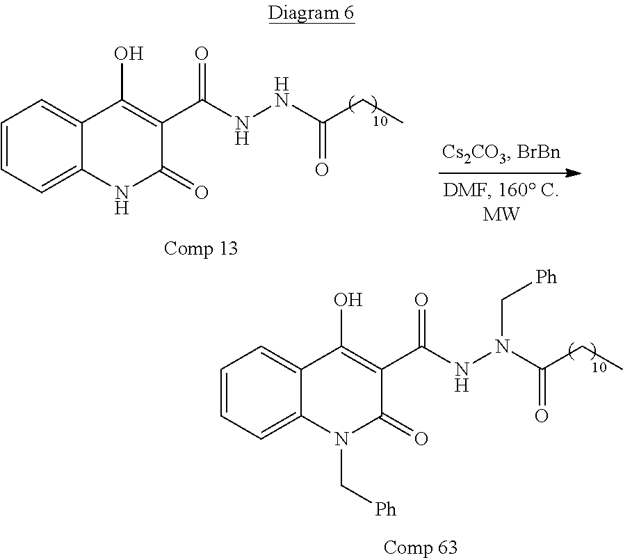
C1=C2C(=CC=C1)C(O)=C(C(NNC(CC)=O)=O)C(=O)N2.C1=C2C(=CC=C1)C(O)=C(C(NN(C(CC)=O)C[Ph])=O)C(=O)N2C[Ph]
